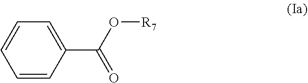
C1=C(C(O[R7])=O)C=CC=C1
